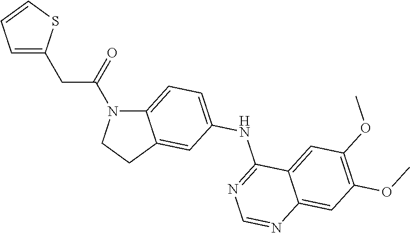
C12=CC=C(NC3=NC=NC4=CC(OC)=C(OC)C=C34)C=C1CCN2C(=O)CC1=CC=CS1
